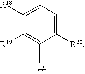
C1=C([R18])C([R19])=C(C)C([R20])=C1
